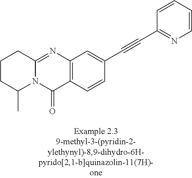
N12C(=NC3=C(C1=O)C=CC(C#CC1=NC=CC=C1)=C3)CCCC2C
